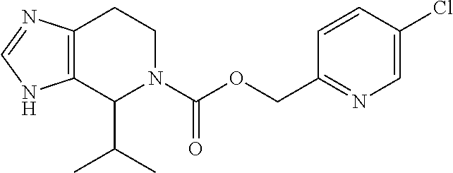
C12=C(C(C(C)C)N(C(OCC3=NC=C(Cl)C=C3)=O)CC1)NC=N2
